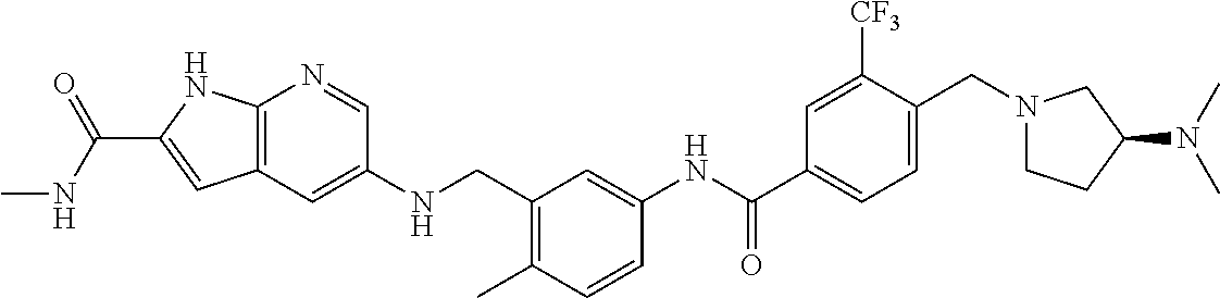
C12=C(C=C(NCC3=C(C)C=CC(NC(C4=CC=C(CN5CCC(N(C)C)C5)C([CF3])=C4)=O)=C3)C=N1)C=C(C(NC)=O)N2
